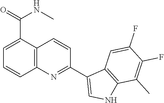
C1=C(C(NC)=O)C2=C(C=C1)N=C(C1=CNC3=C1C=C(F)C(F)=C3C)C=C2
